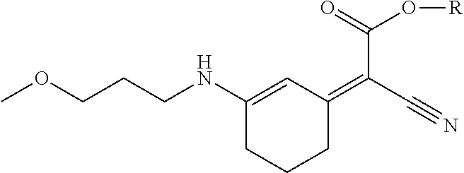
C1(NCCCOC)=CC(=C(C#N)C(=O)O[R])CCC1
